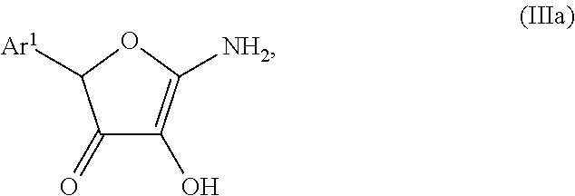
C1(=O)C(O)=C([NH2])OC1[Ar1]
